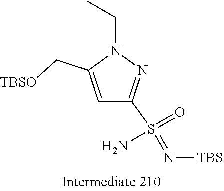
C1=C(C[TBSO])N(CC)N=C1S(N)(=O)=N[TBS]
